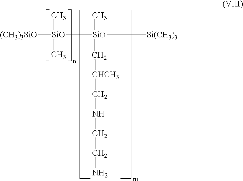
[(CH3)3SiO][SiO](C)(C)[SiO]([Si(CH3)3])(C)C[CHCH3]CNCCN
